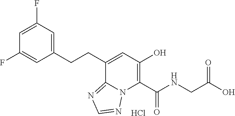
C(C1=CC(O)=C(C(NCC(O)=O)=O)N2C1=NC=N2)CC1=CC(F)=CC(F)=C1.Cl
